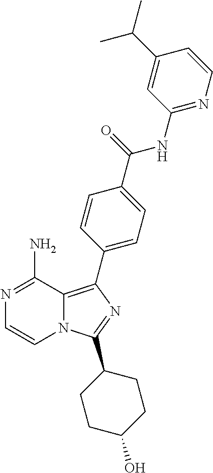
N12C(=C(C3=CC=C(C(=O)NC4=NC=CC(C(C)C)=C4)C=C3)N=C1C1CCC(O)CC1)C(N)=NC=C2
